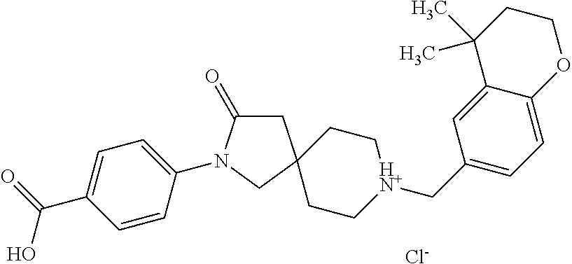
C1C(=O)N(C2=CC=C(C(=O)O)C=C2)CC12CC[HN+](CC1=CC=C3C(=C1)C(C)(C)CCO3)CC2.[Cl-]
